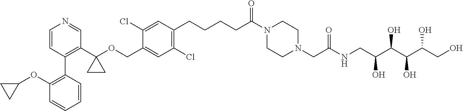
C1=CC(C2=C(OC3CC3)C=CC=C2)=C(C2(OCC3=CC(Cl)=C(CCCCC(N4CCN(CC(NCC(C(C(C(CO)O)O)O)O)=O)CC4)=O)C=C3Cl)CC2)C=N1
